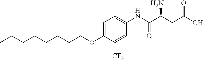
CCCCCCCCOC1=CC=C(NC(C(CC(O)=O)N)=O)C=C1[CF3]
